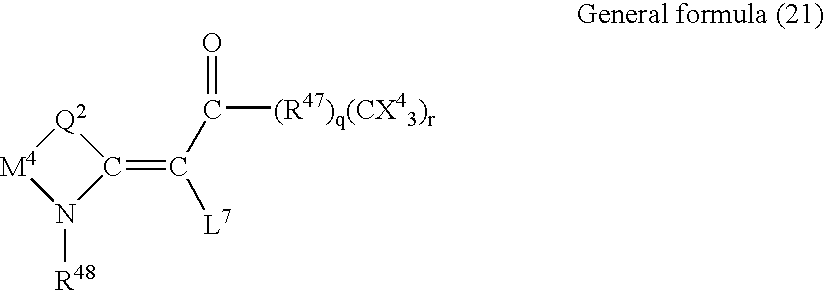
[Q2]1[M4]N([R48])C1=C([L7])C([(R47)q(CX43)r])=O
